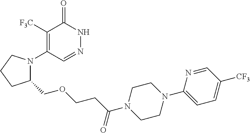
C1([F3C])=C(N2C(COCCC(=O)N3CCN(C4=CC=C([CF3])C=N4)CC3)CCC2)C=NNC1=O
